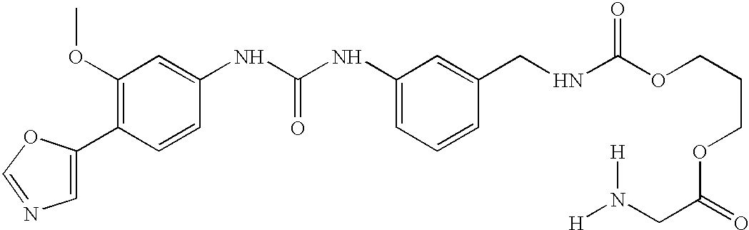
C1=C(C2=C(OC)C=C(NC(NC3=CC=CC(CNC(OCCCOC(=O)CN([H])[H])=O)=C3)=O)C=C2)OC=N1
